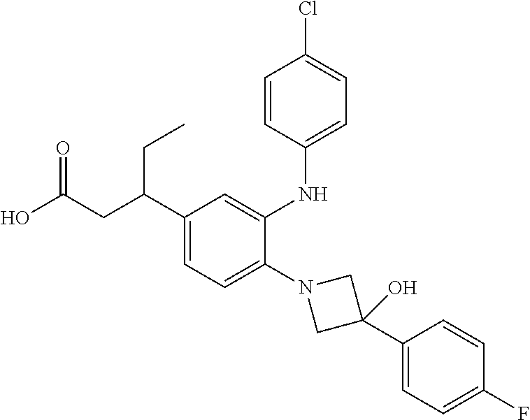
N1(C2=CC=C(C(CC(O)=O)CC)C=C2NC2=CC=C(Cl)C=C2)CC(C2=CC=C(F)C=C2)(O)C1
